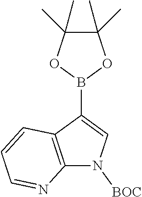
C12=C(C(B3OC(C)(C)C(C)(C)O3)=CN1[BOC])C=CC=N2
